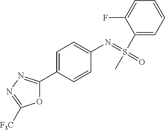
O1C(C2=CC=C(N=S(=O)(C)C3=CC=CC=C3F)C=C2)=NN=C1[F3C]
